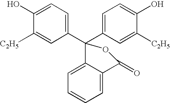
C1(C2(C3=CC=C(O)C([C2H5])=C3)OC(=O)C3=CC=CC=C23)=CC=C(O)C([C2H5])=C1
